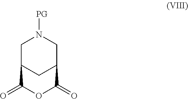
C1C2CC(CN1[PG])C(=O)OC2=O
